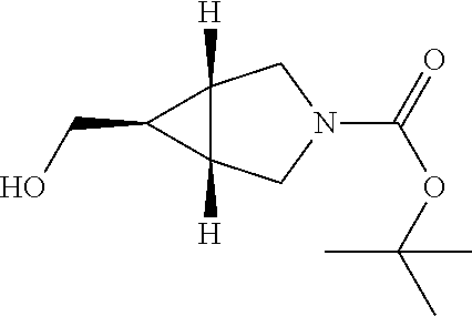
C12([H])C([H])(CN(C(=O)OC(C)(C)C)C1)C2CO
